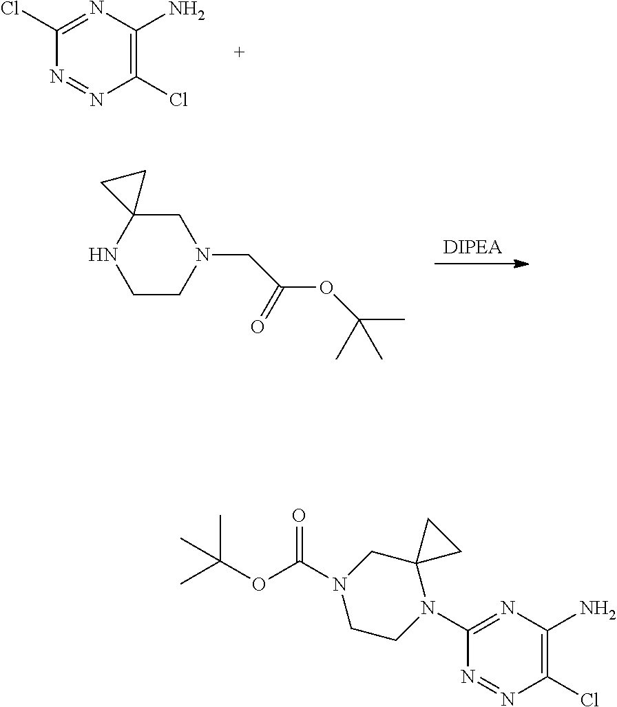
N1=NC(Cl)=C(N)N=C1Cl.[DIPEA].C1CN(CC(=O)OC(C)(C)C)CC2(N1)CC2.N1=NC(Cl)=C(N)N=C1N1C2(CN(C(OC(C)(C)C)=O)CC1)CC2
